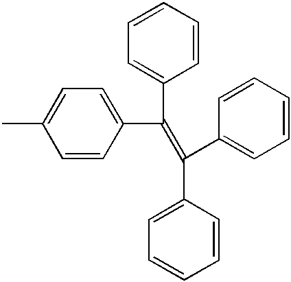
CC1=CC=C(C(=C(C2=CC=CC=C2)C2=CC=CC=C2)C2=CC=CC=C2)C=C1
